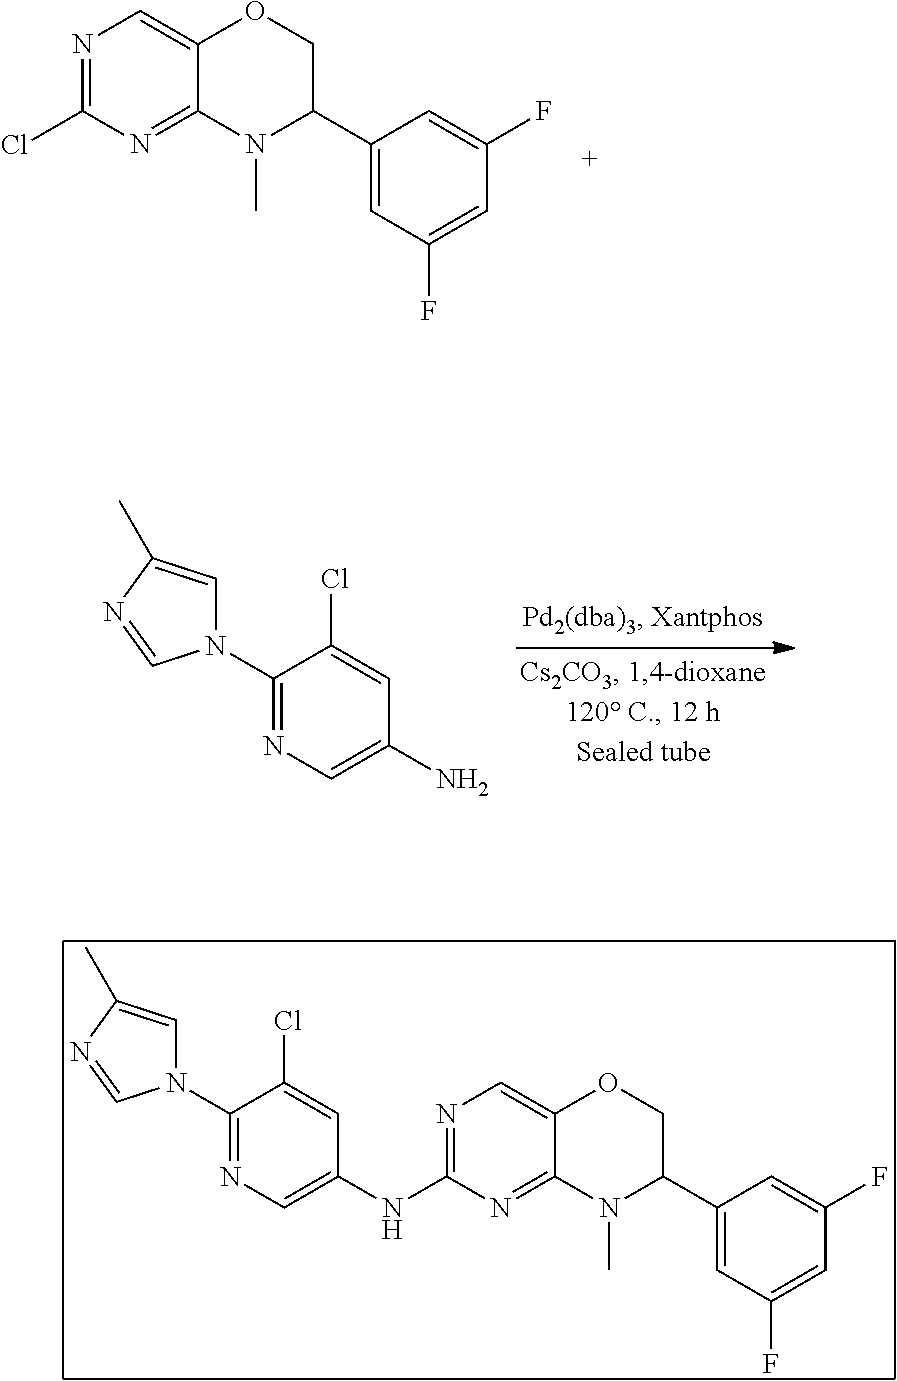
C1(N2C=C(C)N=C2)=NC=C(N)C=C1Cl.N1=C(Cl)N=C2C(=C1)OCC(C1=CC(F)=CC(F)=C1)N2C.C1(N2C=C(C)N=C2)=NC=C(NC2=NC=C3C(=N2)N(C)C(C2=CC(F)=CC(F)=C2)CO3)C=C1Cl
